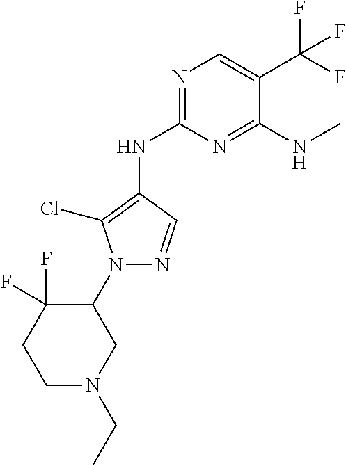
N1=C(NC2=C(Cl)N(C3CN(CC)CCC3(F)F)N=C2)N=C(NC)C(C(F)(F)F)=C1
